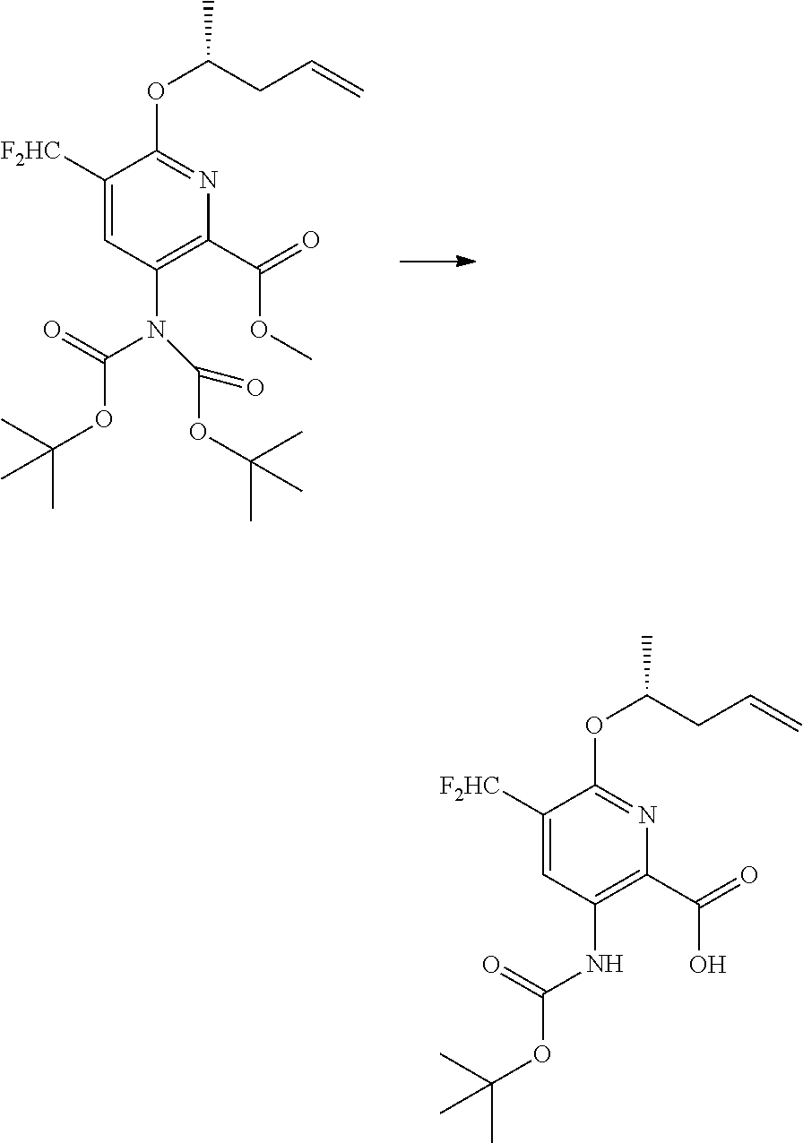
C(C1=C(NC(=O)OC(C)(C)C)C=C([F2HC])C(OC(CC=C)C)=N1)(=O)O.C(C1=C(N(C(=O)OC(C)(C)C)C(=O)OC(C)(C)C)C=C([F2HC])C(OC(CC=C)C)=N1)(=O)OC
